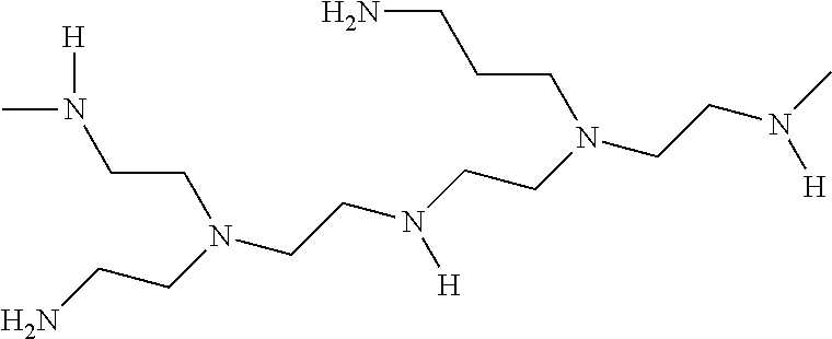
NCCN(CCN(CCN(CCN(C)[H])CCCN)[H])CCN(C)[H]
